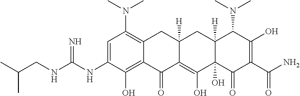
CN(C1=C2C(=C(O)C(NC(NCC(C)C)=N)=C1)C(=O)C1=C(O)C3(O)C([H])(CC1([H])C2)C(N(C)C)C(O)=C(C(N)=O)C3=O)C
